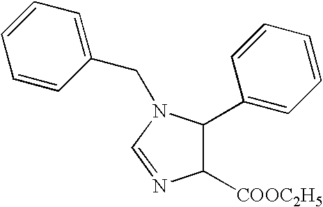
C1([COOC2H5])C(C2=CC=CC=C2)N(CC2=CC=CC=C2)C=N1
